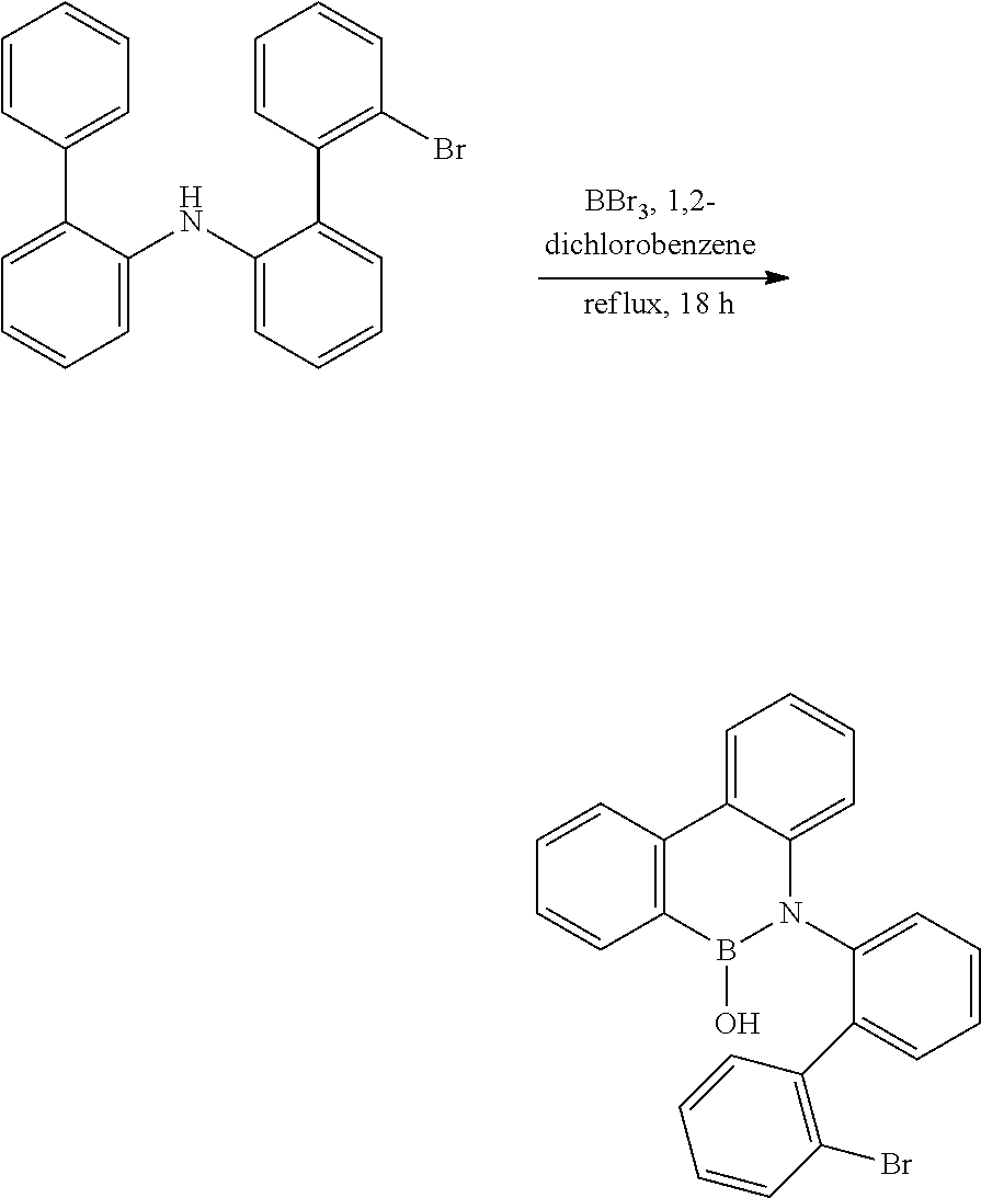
C1=CC(C2=CC=CC=C2NC2=CC=CC=C2C2=CC=CC=C2)=C(Br)C=C1.C1=C2C(=CC=C1)N(C1=CC=CC=C1C1=C(Br)C=CC=C1)B(O)C1=C2C=CC=C1
